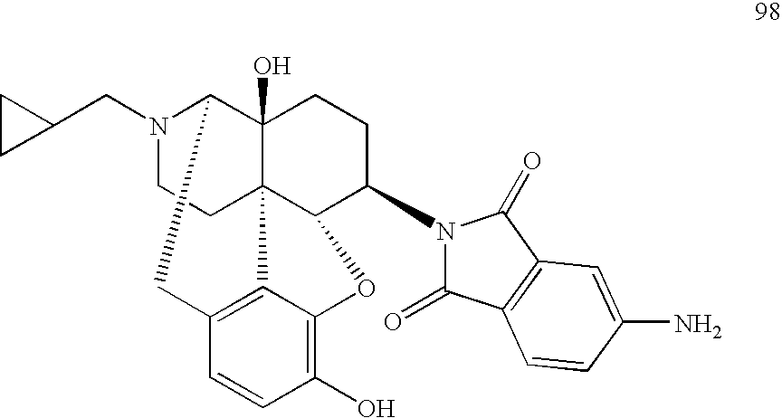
N1(CC2CC2)CCC23C4(O)C1CC1=C2C(=C(O)C=C1)OC3C(N1C(=O)C2=C(C1=O)C=C(N)C=C2)CC4
